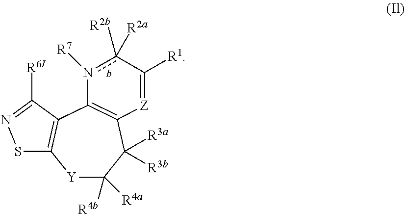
[Y]1C([R4a])([R4b])C([R3a])([R3b])C2=C(n([R7])c([R2b])([R2a])C([R1])=[Z]2)C2=C1SN=C2[R6I]
